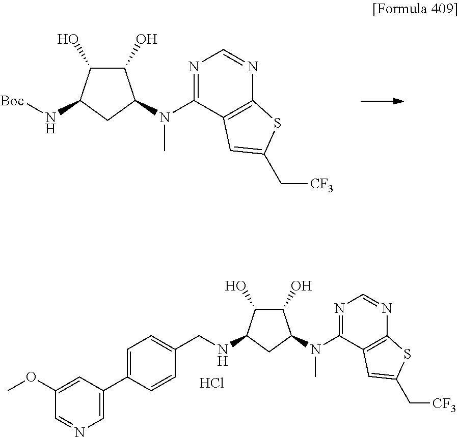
C1(O)C(O)C(N[Boc])CC1N(C)C1=NC=NC2=C1C=C(C[CF3])S2.C1(O)C(O)C(NCC2=CC=C(C3=CN=CC(OC)=C3)C=C2)CC1N(C)C1=NC=NC2=C1C=C(C[CF3])S2.Cl
